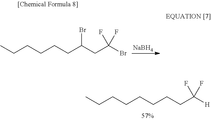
C(CCCCC(CC(Br)(F)F)Br)C.[NaBH4].C(CCCCCCC([H])(F)F)C
